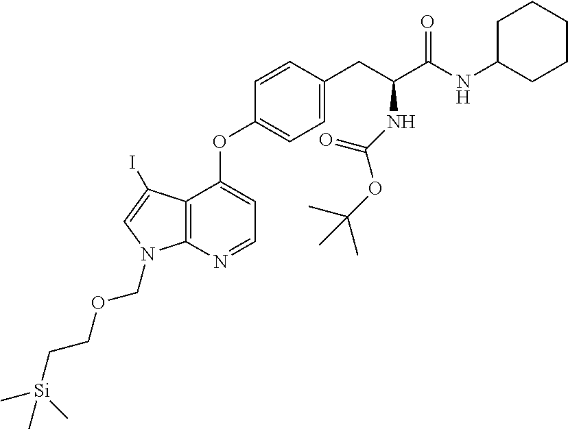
C12=C(N=CC=C1OC1=CC=C(CC(C(=O)NC3CCCCC3)NC(OC(C)(C)C)=O)C=C1)N(COCC[Si](C)(C)C)C=C2I
